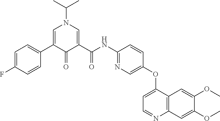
C1=C(F)C=CC(C2=CN(C(C)C)C=C(C(=O)NC3=NC=C(OC4=CC=NC5=C4C=C(OC)C(OC)=C5)C=C3)C2=O)=C1
